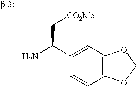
C12=C(C=C(C(N)C[CO2Me])C=C1)OCO2.[b-3:]
